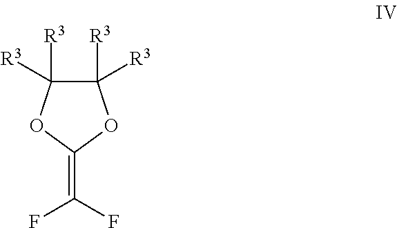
C1([R3])([R3])C([R3])([R3])OC(=C(F)F)O1
